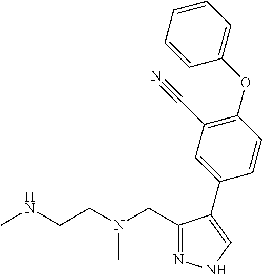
N1=C(CN(CCNC)C)C(C2=CC(C#N)=C(OC3=CC=CC=C3)C=C2)=CN1
